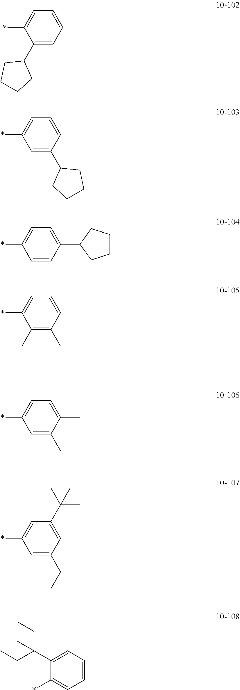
C1=C(*)C(C2CCCC2)=CC=C1.C1=C(*)C(C)=C(C)C=C1.C1=C(*)C=C(C)C(C)=C1.C1=C(*)C=C(C2CCCC2)C=C1.C1=C(*)C=CC(C2CCCC2)=C1.C1=C(*)C=C(C(C)C)C=C1C(C)(C)C.C1=CC=C(C(CC)(CC)C)C(*)=C1
